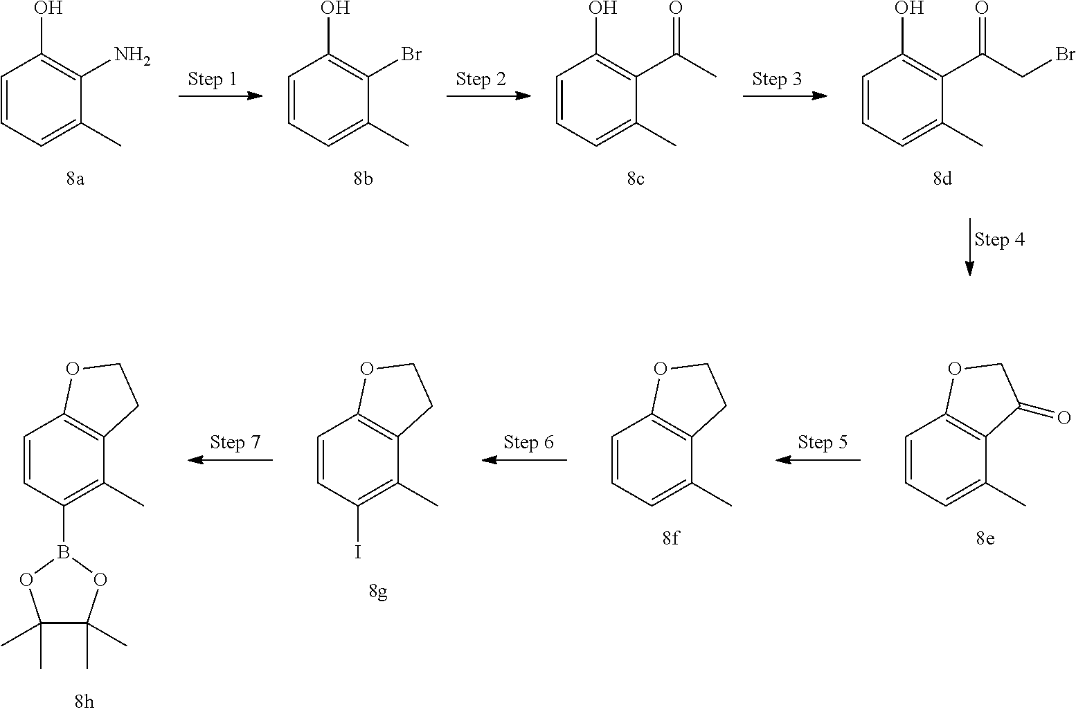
C1=CC=C(C)C(N)=C1O.C1=CC=C(C)C(Br)=C1O.C1=CC=C(C)C(C(C)=O)=C1O.C1=CC=C(C)C(C(CBr)=O)=C1O.C1=CC=C(C)C2=C1OCC2=O.C1=CC=C(C)C2=C1OCC2.C1=CC(I)=C(C)C2=C1OCC2.C1=CC(B2OC(C)(C)C(C)(C)O2)=C(C)C2=C1OCC2
